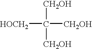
[HOCH2]C([CH2OH])([CH2OH])[CH2OH]
